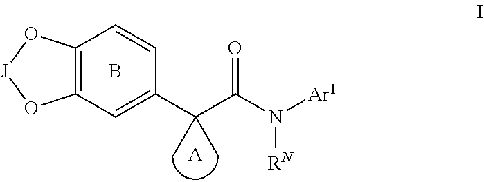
C12=C(C=C(C(C(N([RN])[Ar1])=O)(C)C)C=C1)O[J]O2.B.[A]
